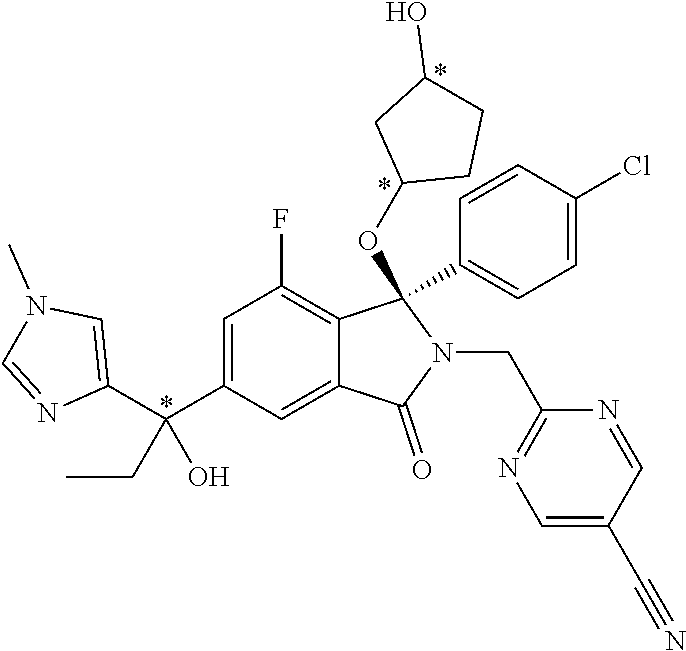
C1(C(C2=CC(F)=C3C(=C2)C(=O)N(CC2=NC=C(C#N)C=N2)C3(C2=CC=C(Cl)C=C2)OC2CCC(O)C2)(CC)O)=CN(C)C=N1
